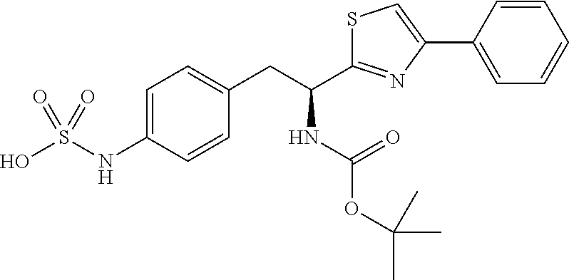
C1=C(NS(O)(=O)=O)C=CC(CC(C2=NC(C3=CC=CC=C3)=CS2)NC(=O)OC(C)(C)C)=C1
